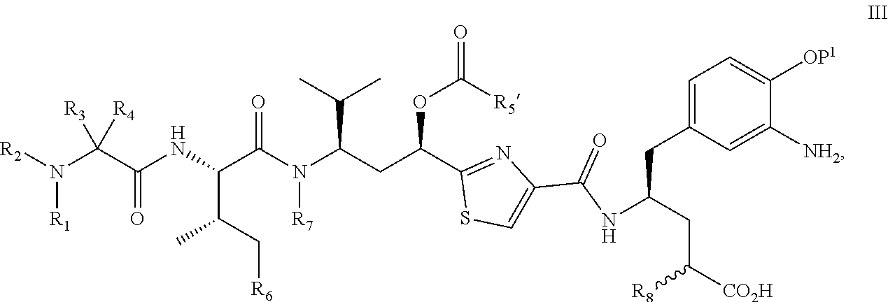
C(C(C[R6])C)(C(=O)N(C(C(C)C)CC(C1=NC(C(NC(CC([CO2H])[R8])CC2=CC=C([OP1])C([NH2])=C2)=O)=CS1)OC(=O)[R5])[R7])NC(=O)C(N([R2])[R1])([R3])[R4]
